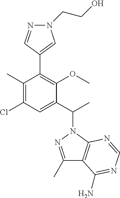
C1(C)=C(Cl)C=C(C(C)N2C3=C(C(C)=N2)C(N)=NC=N3)C(OC)=C1C1=CN(CCO)N=C1
